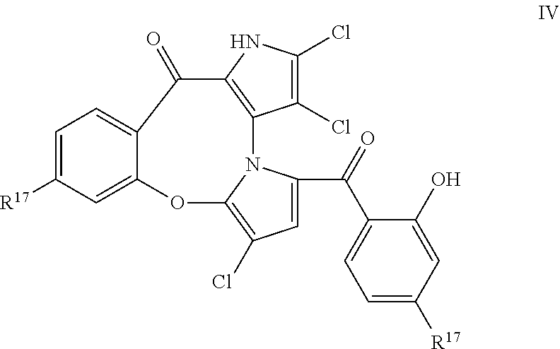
C1(Cl)=C(Cl)NC2=C1N1C(C(=O)C3=CC=C([R17])C=C3O)=CC(Cl)=C1OC1=CC([R17])=CC=C1C2=O
